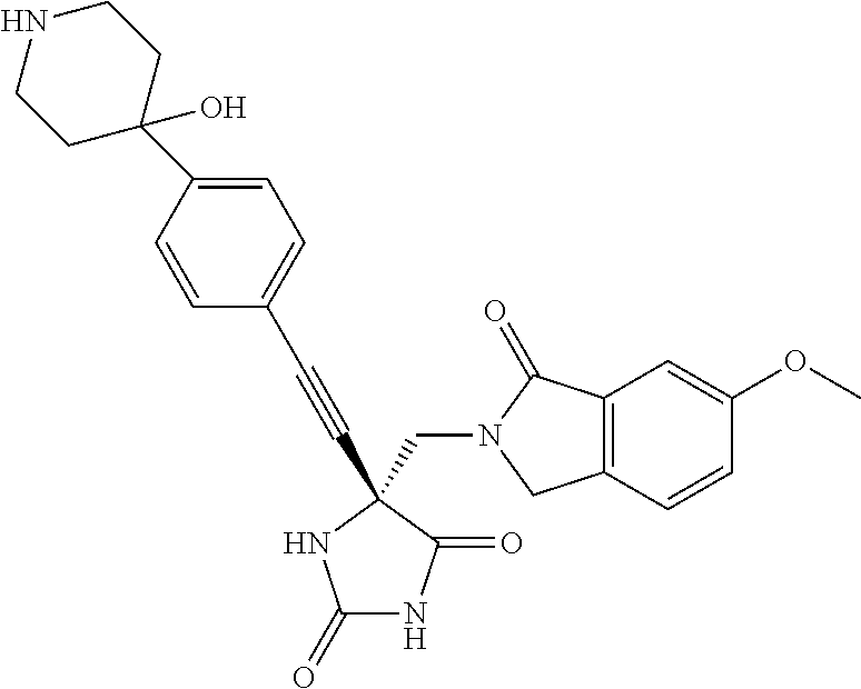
C(N1C(=O)C2=C(C1)C=CC(OC)=C2)C1(C#CC2=CC=C(C3(O)CCNCC3)C=C2)C(=O)NC(=O)N1
